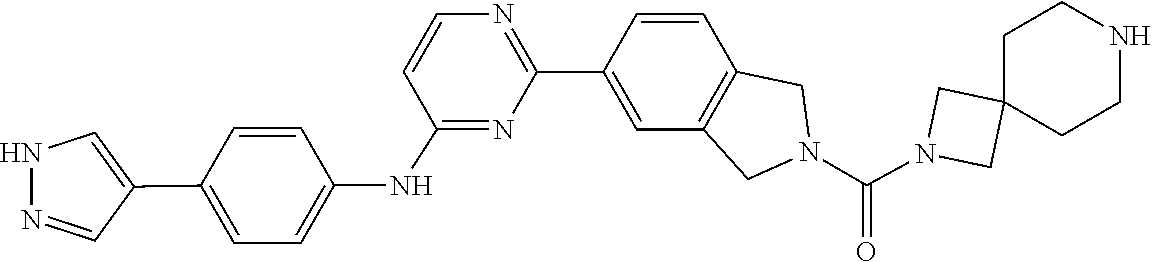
C12(CN(C(N3CC4=C(C3)C=C(C3=NC=CC(NC5=CC=C(C6=CNN=C6)C=C5)=N3)C=C4)=O)C1)CCNCC2
